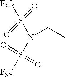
[F3C]S(N(S([F3C])(=O)=O)CC)(=O)=O
